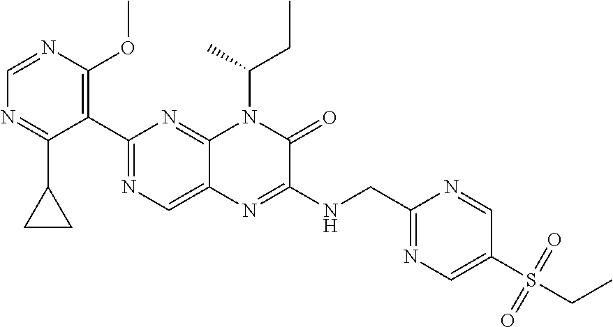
C1=NC(OC)=C(C2=NC=C3C(=N2)N(C(CC)C)C(=O)C(NCC2=NC=C(S(=O)(=O)CC)C=N2)=N3)C(C2CC2)=N1
